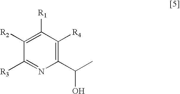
C1([R2])=C([R1])C([R4])=C(C(C)O)N=C1[R3]
